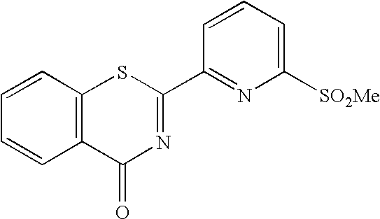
C1=CC2=C(C=C1)C(=O)N=C(C1=NC([SO2Me])=CC=C1)S2
